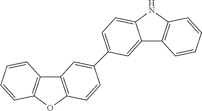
C12=CC(C3=CC4=C(OC5=C4C=CC=C5)C=C3)=CC=C1NC1=C2C=CC=C1
